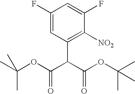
C1(F)=CC(C(C(OC(C)(C)C)=O)C(OC(C)(C)C)=O)=C([NO2])C(F)=C1
